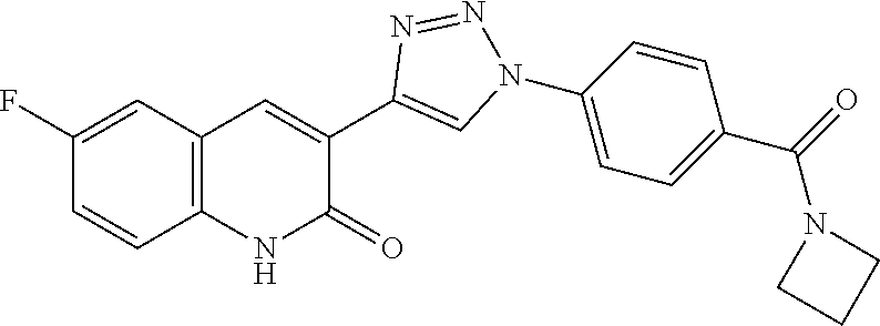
C12=C(C=C(F)C=C1)C=C(C1=CN(C3=CC=C(C(=O)N4CCC4)C=C3)N=N1)C(=O)N2
